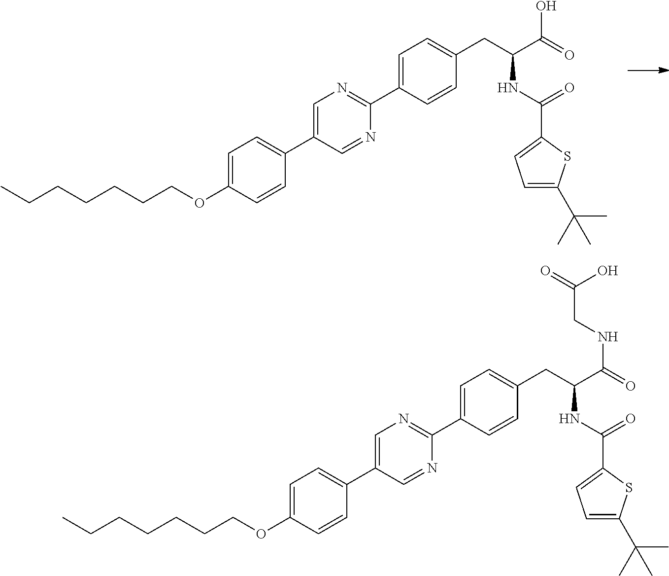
C1=C(C2=NC=C(C3=CC=C(OCCCCCCC)C=C3)C=N2)C=CC(CC(C(O)=O)NC(=O)C2=CC=C(C(C)(C)C)S2)=C1.C1=C(C2=NC=C(C3=CC=C(OCCCCCCC)C=C3)C=N2)C=CC(CC(C(NCC(=O)O)=O)NC(=O)C2=CC=C(C(C)(C)C)S2)=C1
